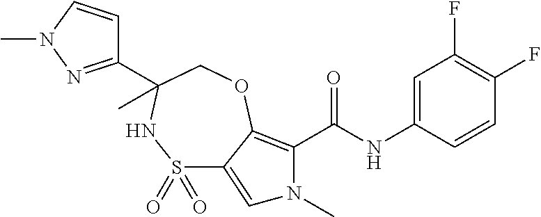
C1=CC(NC(=O)C2=C3C(=CN2C)S(=O)(=O)NC(C2=NN(C)C=C2)(C)CO3)=CC(F)=C1F
